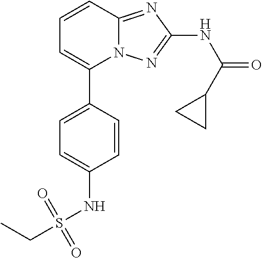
C1(C2=CC=C(NS(=O)(=O)CC)C=C2)=CC=CC2=NC(NC(=O)C3CC3)=NN12
